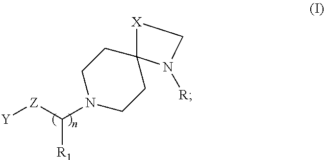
C1CN(C([Z][Y])[R1])CCC12[X]CN2[R]
